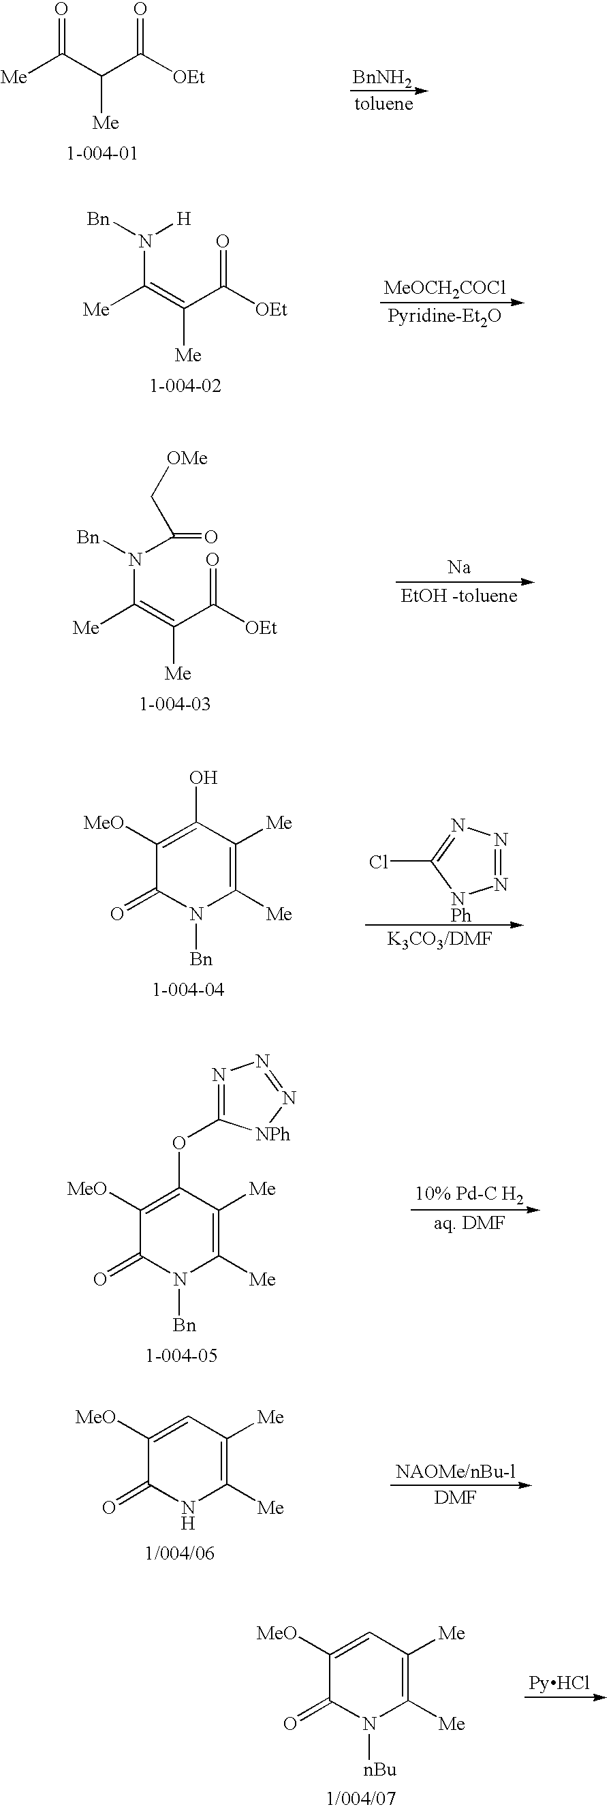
N(C(=C(C(=O)[OEt])[Me])[Me])([H])[Bn].[MeOCH2COCl].C1([MeO])=C(O)C([Me])=C([Me])N([Bn])C1=O.N1=NN=C(Cl)[NPh]1.C1([MeO])=C(OC2=NN=N[NPh]2)C([Me])=C([Me])N([Bn])C1=O.C1([MeO])=CC([Me])=C([Me])NC1=O.[BnNH2].[Me]C(C(C([OEt])=O)[Me])=O.N(C(=C(C(=O)[OEt])[Me])[Me])(C(=O)C[OMe])[Bn].[Na].C1([MeO])=CC([Me])=C([Me])N([nBu])C1=O
